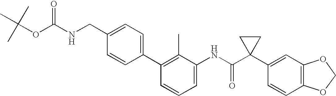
C1(C2=CC=C(CNC(OC(C)(C)C)=O)C=C2)=C(C)C(NC(C2(C3=CC4=C(C=C3)OCO4)CC2)=O)=CC=C1
